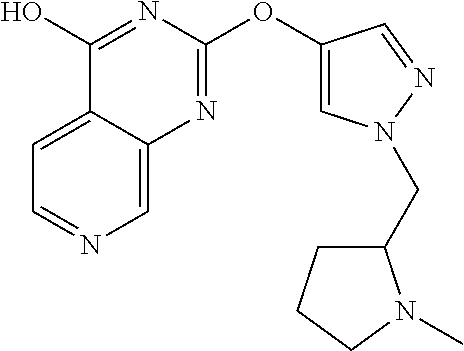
C1=C2C(=CN=C1)N=C(OC1=CN(CC3CCCN3C)N=C1)N=C2O
